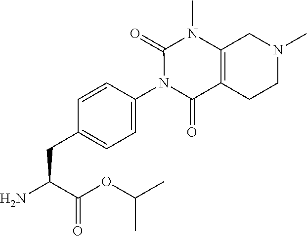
N1(C2=CC=C(CC(C(OC(C)C)=O)N)C=C2)C(=O)C2=C(N(C)C1=O)CN(C)CC2
